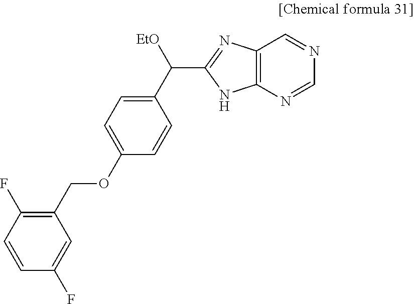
C12=C(N=CN=C1)NC(C([EtO])C1=CC=C(OCC3=C(F)C=CC(F)=C3)C=C1)=N2
